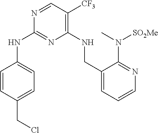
N1=CC([CF3])=C(NCC2=CC=CN=C2N(C)[SO2Me])N=C1NC1=CC=C(CCl)C=C1
